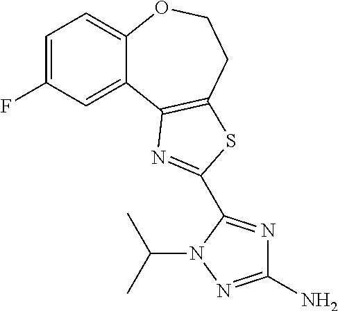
C1=C(F)C=C2C(=C1)OCCC1=C2N=C(C2=NC(N)=NN2C(C)C)S1
